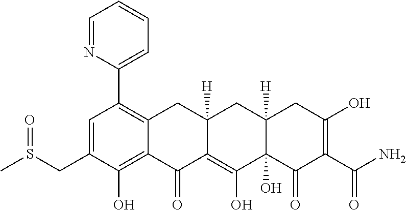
C1=C(CS(C)=O)C(O)=C2C(=C1C1=CC=CC=N1)CC1([H])C(=C(O)C3(O)C([H])(C1)CC(O)=C(C(N)=O)C3=O)C2=O
